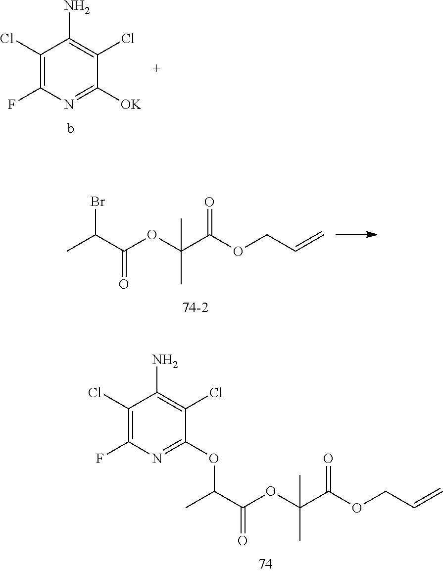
C1(Cl)=C(F)N=C([OK])C(Cl)=C1N.BrC(C(=O)OC(C(=O)OCC=C)(C)C)C.C(C(=O)OC(C(=O)OCC=C)(C)C)(C)OC1=NC(F)=C(Cl)C(N)=C1Cl
